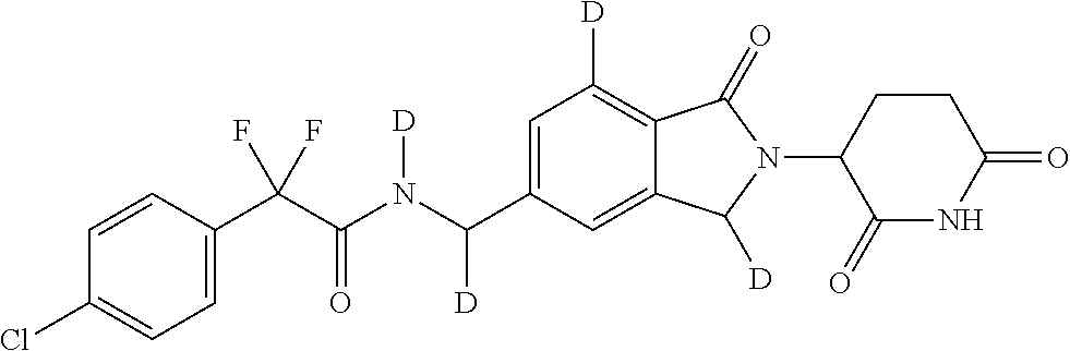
C1=CC(C(C(N(C(C2=CC([D])=C3C(=C2)C([D])N(C2C(=O)NC(=O)CC2)C3=O)[D])[D])=O)(F)F)=CC=C1Cl
